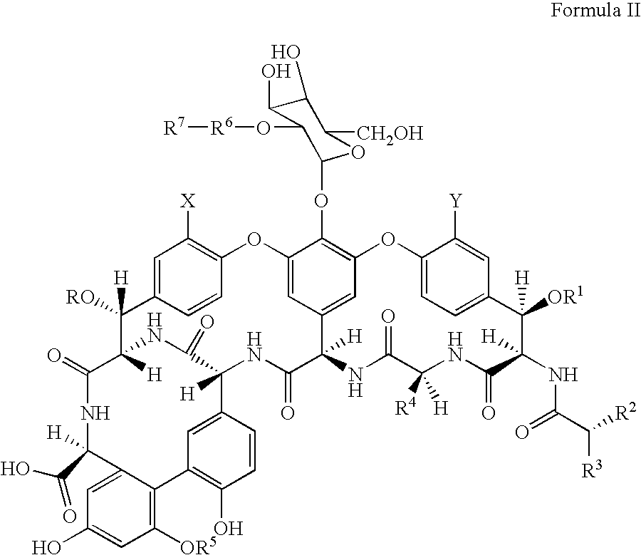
C1=C2C=CC(=C1[X])OC1=CC3=CC(=C1OC1C(O[R6][R7])C(O)C(O)C([CH2OH])O1)OC1=CC=C(C=C1[Y])C([OR1])([H])C(NC(C([R3])[R2])=O)([H])C(=O)NC([R4])([H])C(=O)NC3([H])C(=O)NC1([H])C(=O)NC([H])(C2([RO])[H])C(=O)NC(C(=O)O)([H])C2=CC(O)=CC([OR5])=C2C2=C(O)C=CC1=C2
